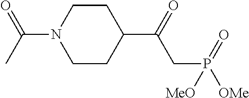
C1(C(=O)CP([OMe])(=O)[MeO])CCN(C(=O)C)CC1
